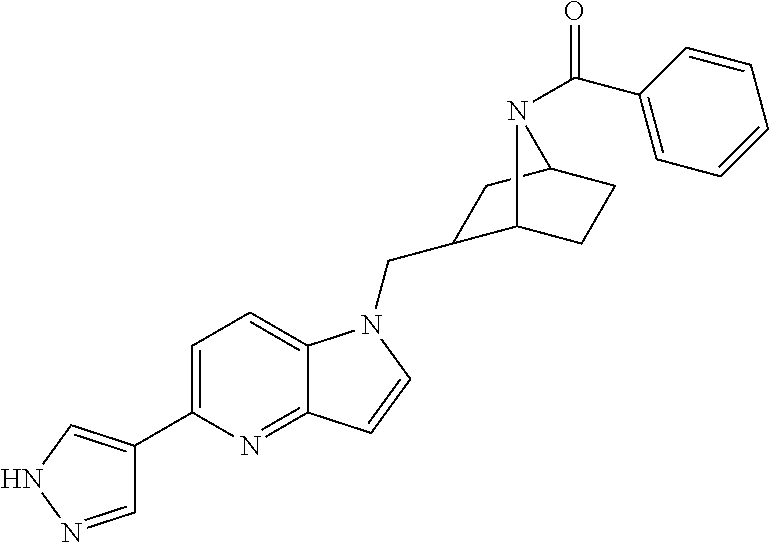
C1=NNC=C1C1=CC=C2C(=N1)C=CN2CC1C2CCC(C1)N2C(C1=CC=CC=C1)=O
